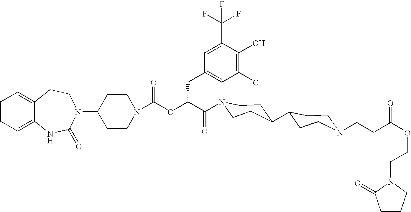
C12=CC=CC=C1NC(=O)N(C1CCN(C(OC(C(=O)N3CCC(C4CCN(CCC(OCCN5C(=O)CCC5)=O)CC4)CC3)CC3=CC(Cl)=C(O)C(C(F)(F)F)=C3)=O)CC1)CC2
